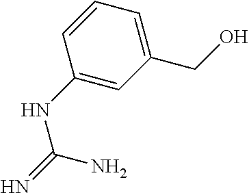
C1(NC(=N)N)=CC(CO)=CC=C1
